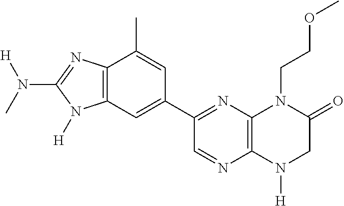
C12=C(N([H])CC(=O)N1CCOC)N=CC(C1=CC3=C(C(C)=C1)N=C(N([H])C)N3[H])=N2
